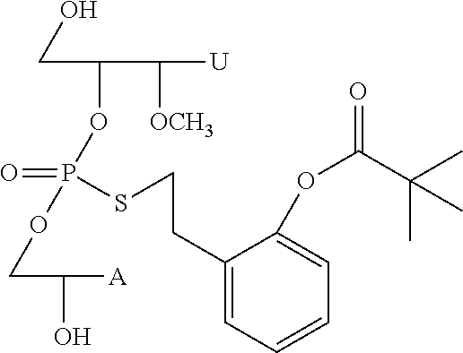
C(C(OP(=O)(SCCC1=CC=CC=C1OC(=O)C(C)(C)C)OCC(O)[A])C([OCH3])[U])O
